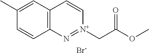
C12=C(C=C(C)C=C1)C=C[N+](CC(OC)=O)=N2.[Br-]
